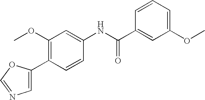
C1=C(C2=C(OC)C=C(NC(C3=CC(OC)=CC=C3)=O)C=C2)OC=N1
